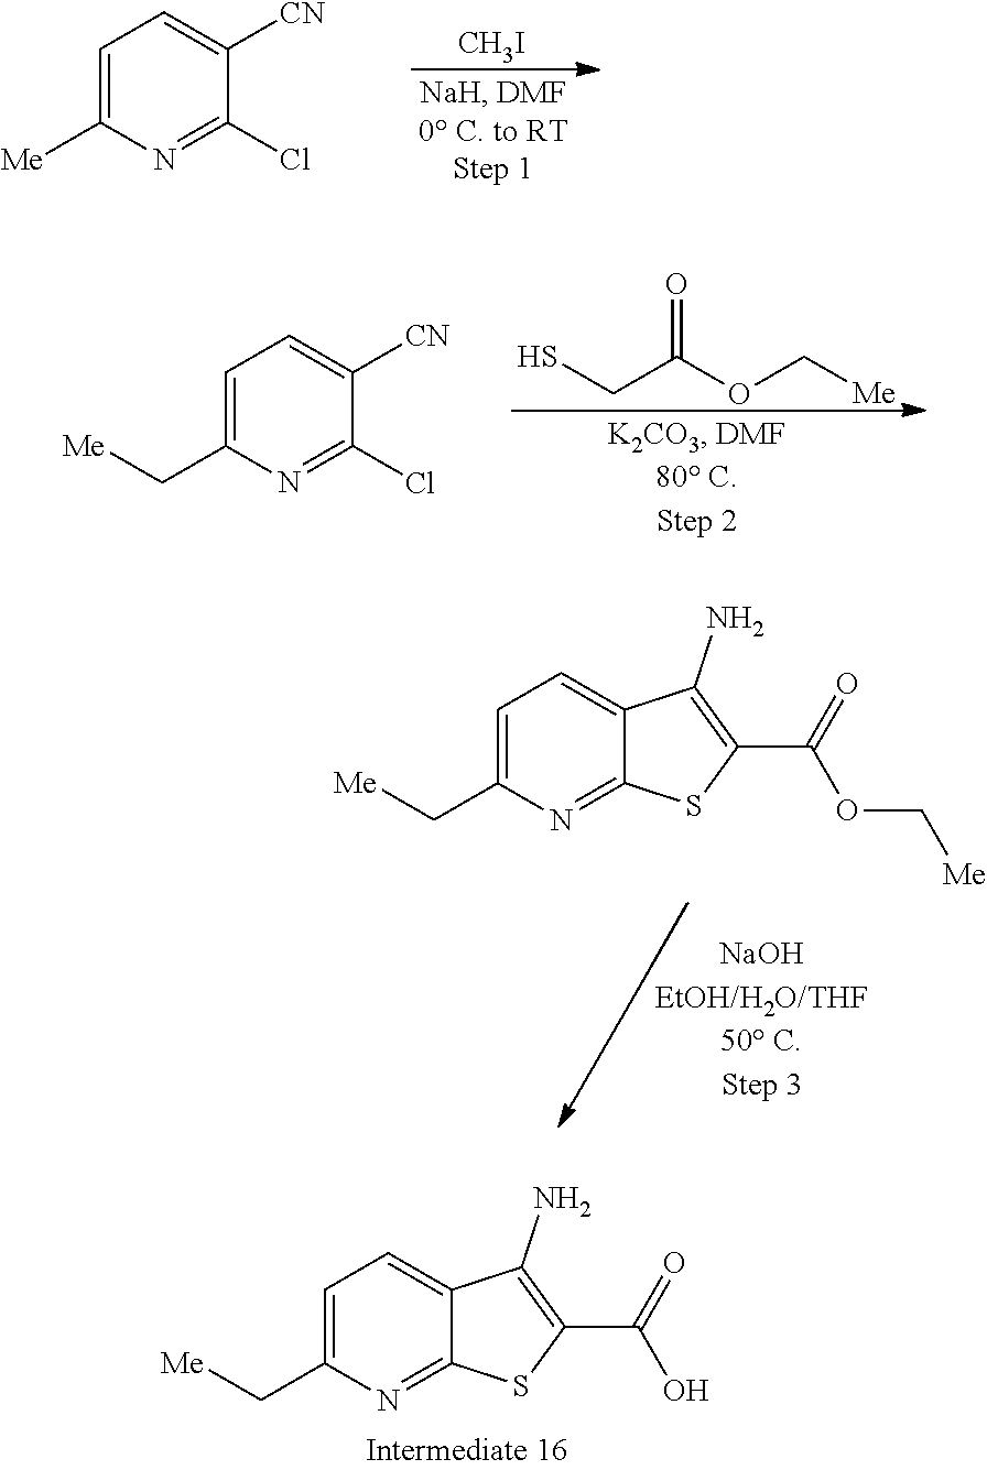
C1=C(C[Me])N=C(Cl)C([CN])=C1.O=C(OC[Me])CS.C1=C(C[Me])N=C2C(=C1)C(N)=C(C(=O)O)S2.C1=C([Me])N=C(Cl)C([CN])=C1.[CH3I].C1=C(C[Me])N=C2C(=C1)C(N)=C(C(=O)OC[Me])S2
